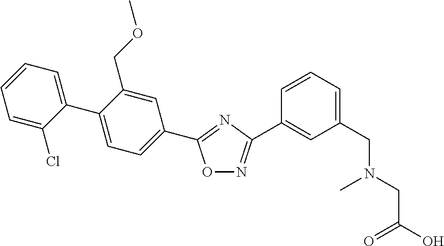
C1(C2=CC=C(C3=NC(C4=CC(CN(CC(O)=O)C)=CC=C4)=NO3)C=C2COC)=CC=CC=C1Cl
